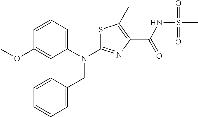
C1=CC=C(N(C2=NC(C(NS(C)(=O)=O)=O)=C(C)S2)CC2=CC=CC=C2)C=C1OC
